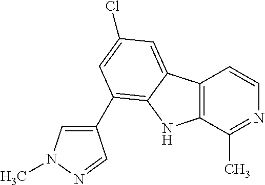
C12=C(C(C)=NC=C1)NC1=C(C3=CN(C)N=C3)C=C(Cl)C=C21
